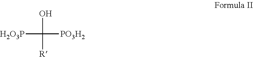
[H2O3P]C(O)([R])[PO3H2]
